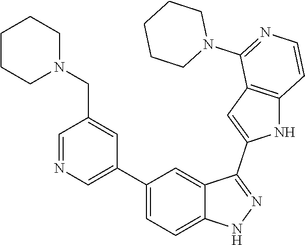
C1(C2=CN=CC(CN3CCCCC3)=C2)=CC=C2C(=C1)C(C1=CC3=C(N1)C=CN=C3N1CCCCC1)=NN2
